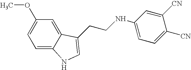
C1=C2C(=CC(OC)=C1)C(CCNC1=CC=C([CN])C([CN])=C1)=CN2
